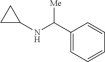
C1(C(NC2CC2)[Me])=CC=CC=C1
